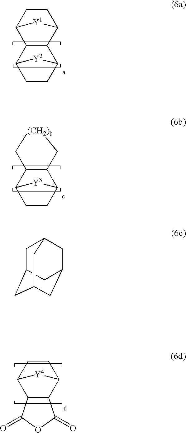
C1CC2C3C(C1[Y1]2)C1CCC3[Y2]1.[(CH2)b]1CC2C(C1)C1CCC2[Y3]1.C1CC2C3C(C1[Y4]2)C(=O)OC3=O.C1C2CC3CC(CC1C3)C2
